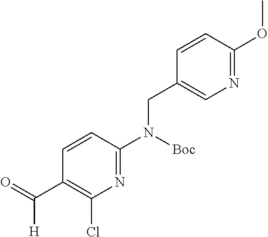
N1=C(N(CC2=CN=C(OC)C=C2)[Boc])C=CC(C([H])=O)=C1Cl
